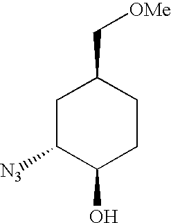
C1C([N3])C(O)CCC1C[OMe]
